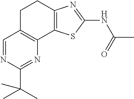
C1C2=C(C3=C(C1)N=C(NC(=O)C)S3)N=C(C(C)(C)C)N=C2
